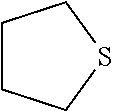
C1CCSC1
